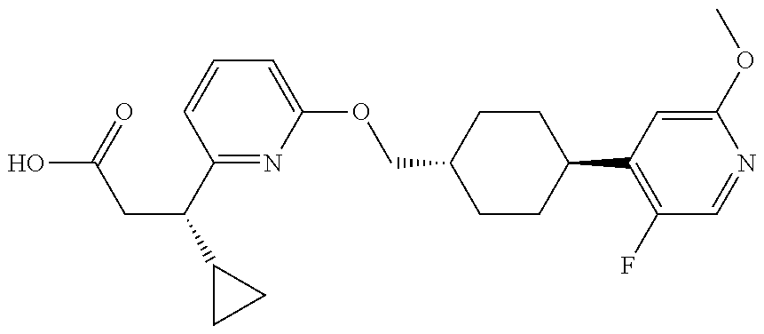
OC(=O)CC(C1CC1)C1=NC(OCC2CCC(C3=C(F)C=NC(OC)=C3)CC2)=CC=C1
